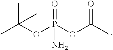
CC(OP(OC(C)=O)(=O)N)(C)C
